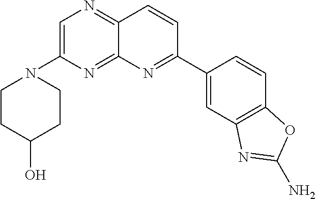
C1=C(N2CCC(O)CC2)N=C2C(=N1)C=CC(C1=CC3=C(C=C1)OC(N)=N3)=N2
